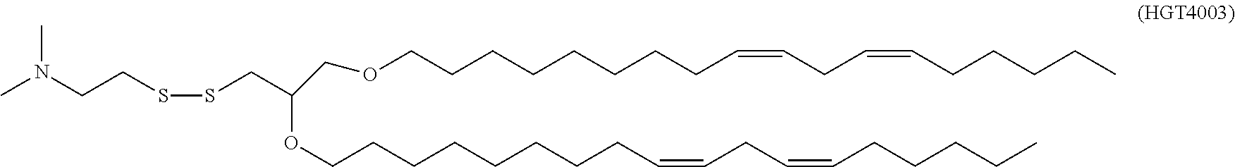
C(CSSCC(OCCCCCCCCC=CCC=CCCCCC)COCCCCCCCCC=CCC=CCCCCC)N(C)C
